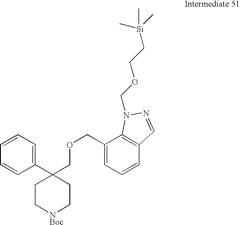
C1(COCC2(C3=CC=CC=C3)CC[NBoc]CC2)=CC=CC2=C1N(COCC[Si](C)(C)C)N=C2
